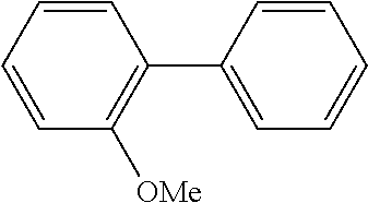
C1=CC=CC(C2=CC=CC=C2)=C1[OMe]
